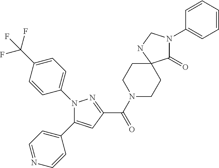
C1(C(N2CCC3(CC2)C(=O)N(C2=CC=CC=C2)CN3)=O)=NN(C2=CC=C(C(F)(F)F)C=C2)C(C2=CC=NC=C2)=C1
